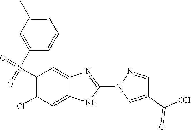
S(C1=C(Cl)C=C2C(=C1)N=C(N1C=C(C(O)=O)C=N1)N2)(=O)(C1=CC(C)=CC=C1)=O
